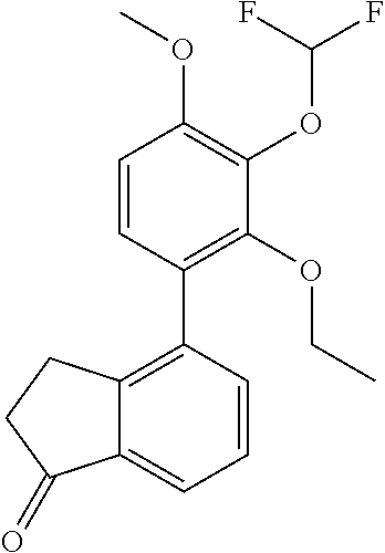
C1=CC(C2=C3C(=CC=C2)C(=O)CC3)=C(OCC)C(OC(F)F)=C1OC
